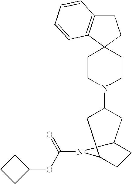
C1C2=C(C3(C1)CCN(C1CC4CCC(C1)N4C(=O)OC1CCC1)CC3)C=CC=C2
